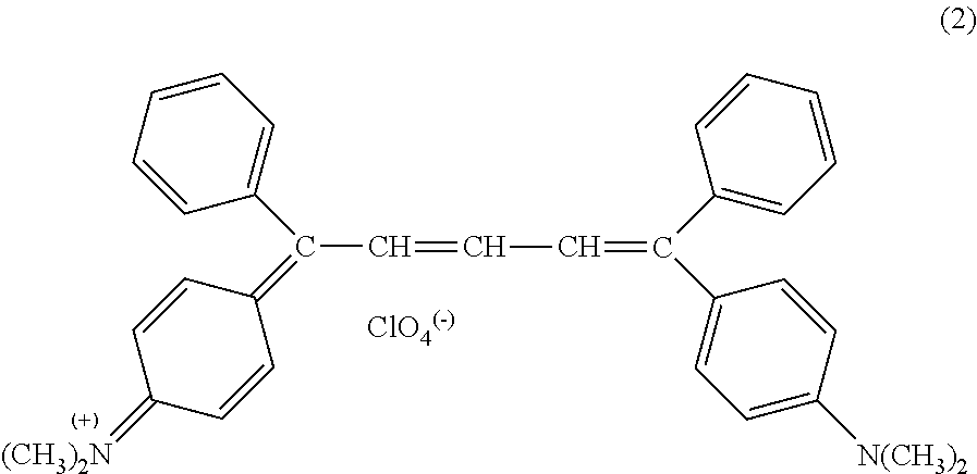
C(C=CC=C(C1=CC=C([N(CH3)2])C=C1)C1=CC=CC=C1)(C1=CC=CC=C1)=C1C=CC(=[(CH3)2N])C=C1
